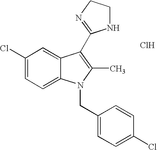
Cl.C1=C2C(=CC=C1Cl)N(CC1=CC=C(Cl)C=C1)C(C)=C2C1=NCCN1
